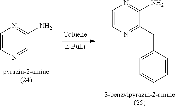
C1=CN=CC(N)=N1.[n-BuLi].C1=CN=C(CC2=CC=CC=C2)C(N)=N1
